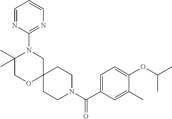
N1(C(C2=CC=C(OC(C)C)C(C)=C2)=O)CCC2(CC1)CN(C1=NC=CC=N1)C(C)(C)CO2
